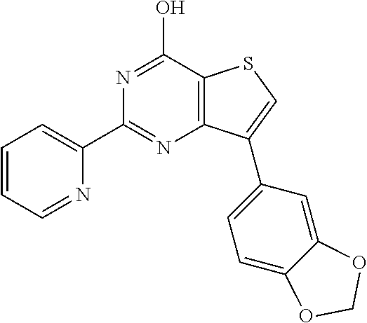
N1=C(O)C2=C(N=C1C1=CC=CC=N1)C(C1=CC=C3C(=C1)OCO3)=CS2
